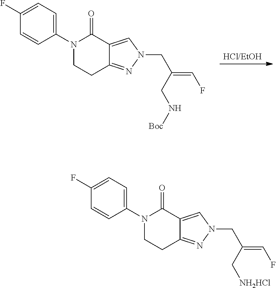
[HCl/EtOH].C12=NN(CC(=CF)CN[Boc])C=C1C(=O)N(C1=CC=C(F)C=C1)CC2.C12=NN(CC(=CF)C[NH2HCl])C=C1C(=O)N(C1=CC=C(F)C=C1)CC2
